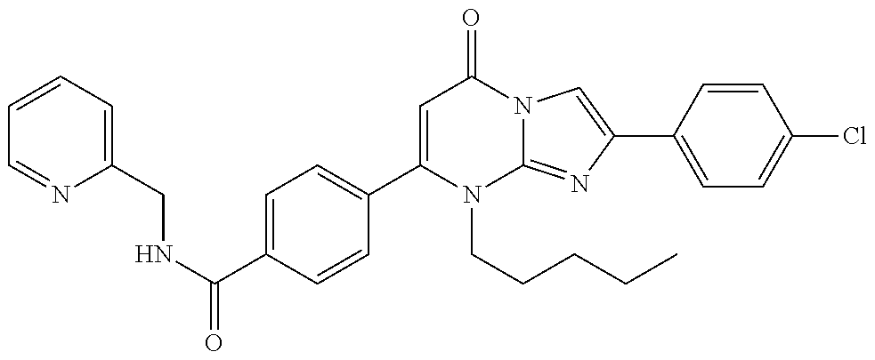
C1(CNC(=O)C2=CC=C(C3=CC(=O)N4C(=NC(C5=CC=C(Cl)C=C5)=C4)N3CCCCC)C=C2)=CC=CC=N1
